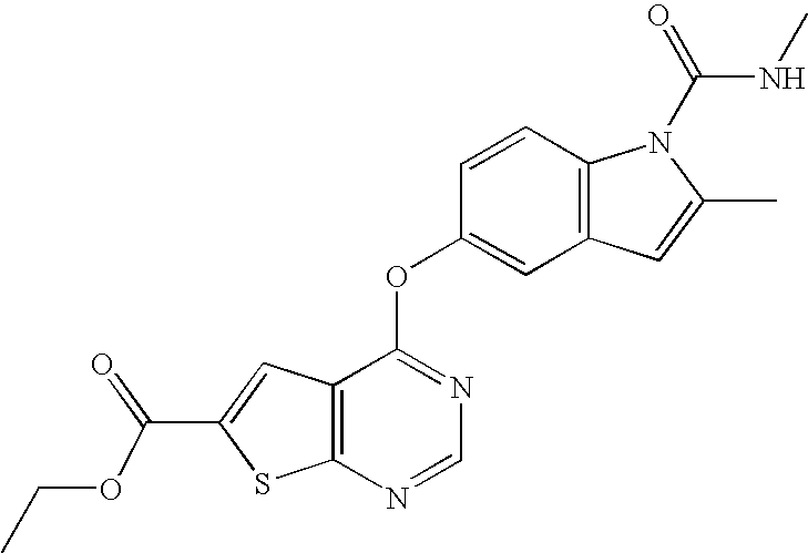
C12=C(C(OC3=CC4=C(C=C3)N(C(=O)NC)C(C)=C4)=NC=N1)C=C(C(=O)OCC)S2
